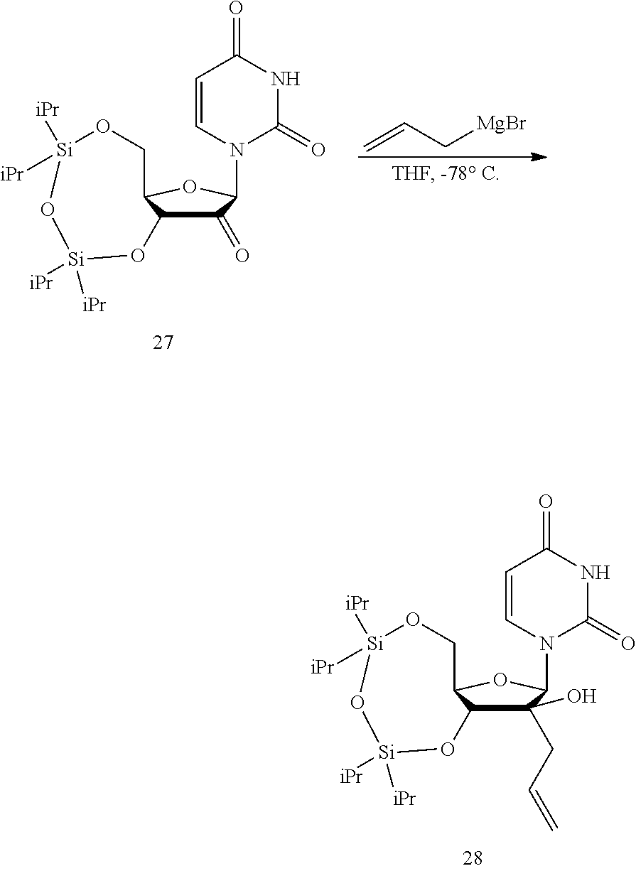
C1(=O)C2C(OC1N1C(=O)NC(=O)C=C1)CO[Si]([iPr])([iPr])O[Si]([iPr])([iPr])O2.C=CC[MgBr].C1(CC=C)(O)C2C(OC1N1C(=O)NC(=O)C=C1)CO[Si]([iPr])([iPr])O[Si]([iPr])([iPr])O2
